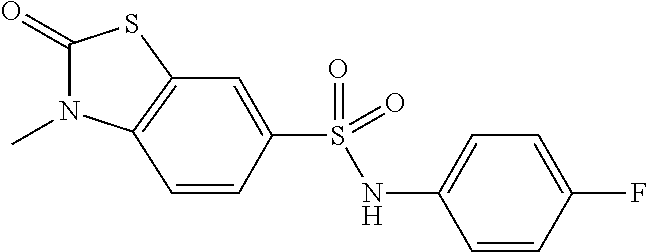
C1(=O)N(C)C2=C(S1)C=C(S(NC1=CC=C(F)C=C1)(=O)=O)C=C2
